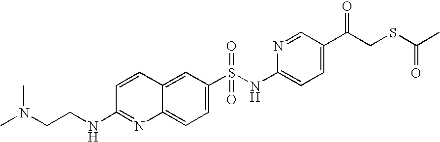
C1=CC2=CC(S(NC3=CC=C(C(CSC(C)=O)=O)C=N3)(=O)=O)=CC=C2N=C1NCCN(C)C
